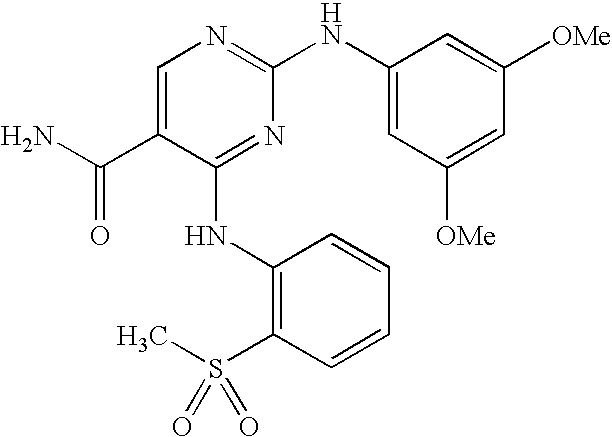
C1=C(C(N)=O)C(NC2=C(S(C)(=O)=O)C=CC=C2)=NC(NC2=CC([OMe])=CC([OMe])=C2)=N1
